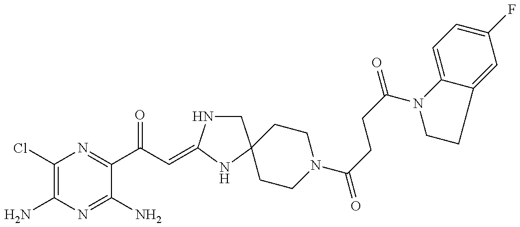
C1(Cl)=C(N)N=C(N)C(C(C=C2NCC3(N2)CCN(C(=O)CCC(N2CCC4=CC(F)=CC=C24)=O)CC3)=O)=N1
